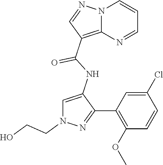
N12C(=C(C(NC3=CN(CCO)N=C3C3=C(OC)C=CC(Cl)=C3)=O)C=N1)N=CC=C2
